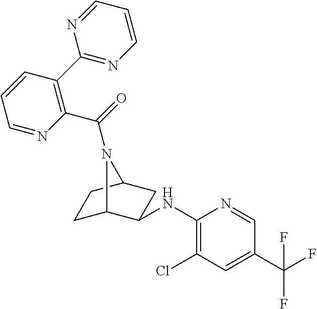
C1C2C(NC3=C(Cl)C=C(C(F)(F)F)C=N3)CC(C1)N2C(=O)C1=C(C2=NC=CC=N2)C=CC=N1
